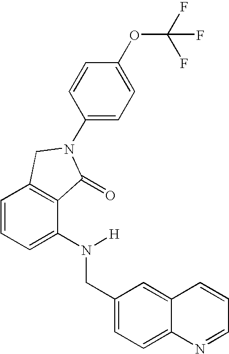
C1=CC=C(N(CC2=CC=C3C(=C2)C=CC=N3)[H])C2=C1CN(C1=CC=C(OC(F)(F)F)C=C1)C2=O
